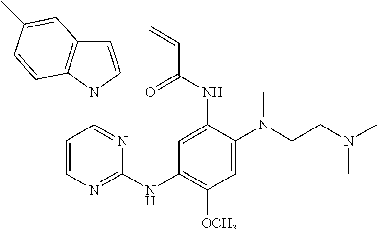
C1=CN(C2=NC(NC3=C([OCH3])C=C(N(CCN(C)C)C)C(NC(C=C)=O)=C3)=NC=C2)C2=C1C=C(C)C=C2
